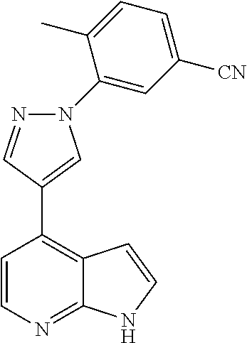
N1(C2=CC([CN])=CC=C2C)N=CC(C2=C3C(=NC=C2)NC=C3)=C1
